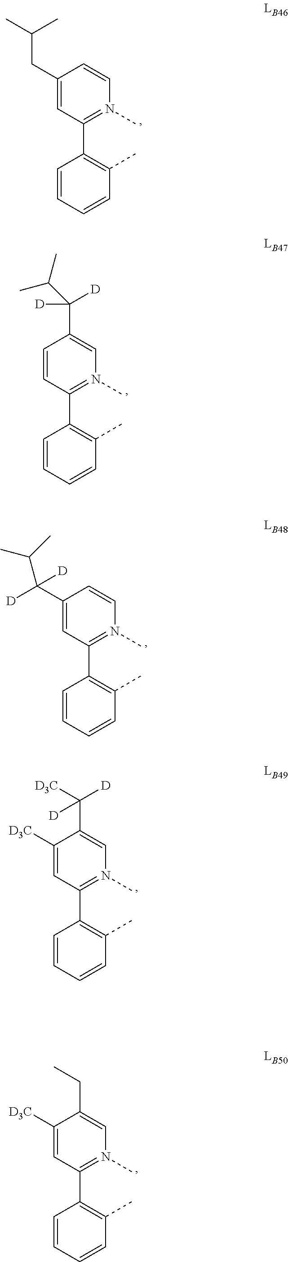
C1(CC(C)C)=CC(C2=C(C)C=CC=C2)=N(C)C=C1.C1=CC(C2=C(C)C=CC=C2)=N(C)C=C1C(C(C)C)([D])[D].C1(C(C(C)C)([D])[D])=CC(C2=C(C)C=CC=C2)=N(C)C=C1.C1([D3C])=CC(C2=C(C)C=CC=C2)=N(C)C=C1C([D])([D3C])[D].C1([D3C])=CC(C2=C(C)C=CC=C2)=N(C)C=C1CC
